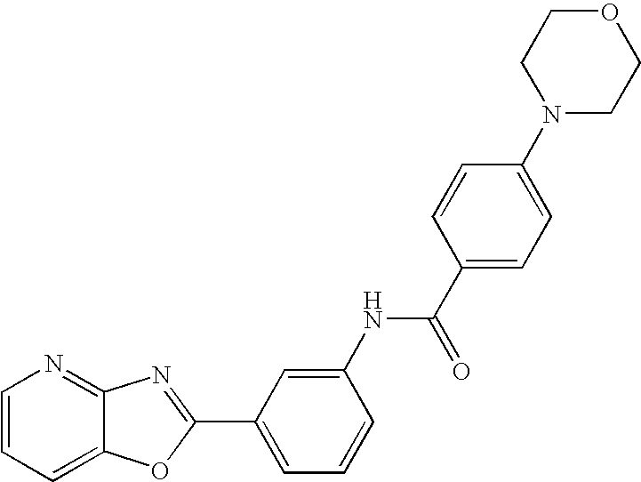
C1=CC=C2C(=N1)N=C(C1=CC=CC(NC(C3=CC=C(N4CCOCC4)C=C3)=O)=C1)O2
